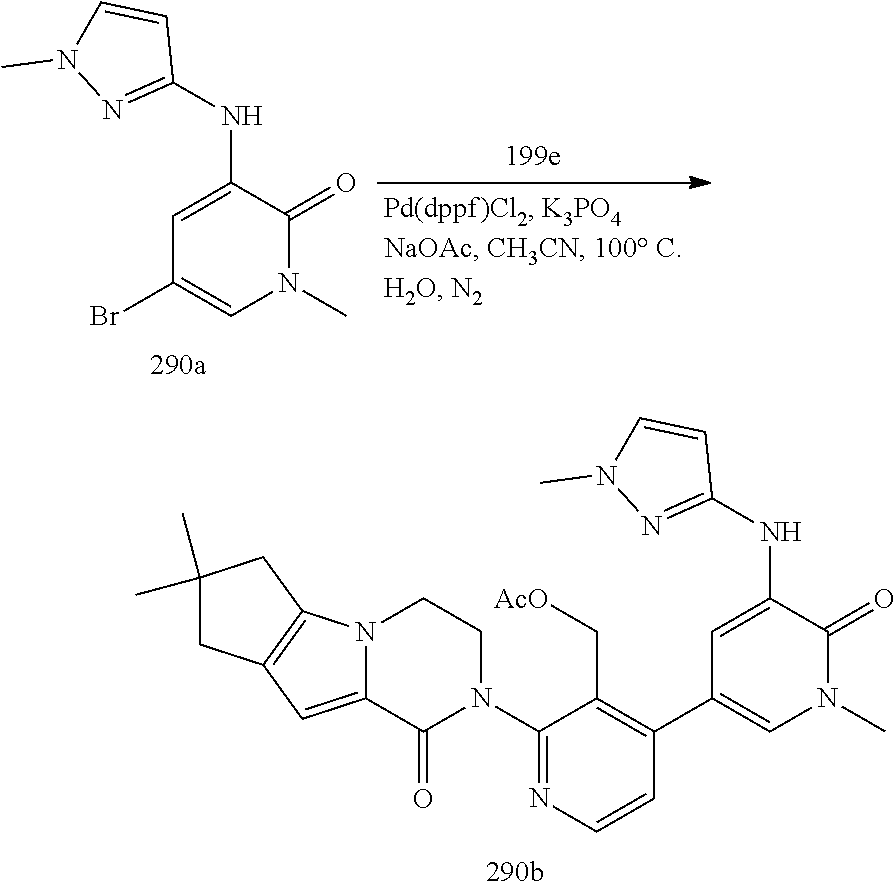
C1=C(NC2=NN(C)C=C2)C(=O)N(C)C=C1Br.C1=C(NC2=NN(C)C=C2)C(=O)N(C)C=C1C1=C(C[AcO])C(N2CCN3C(=CC4=C3CC(C)(C)C4)C2=O)=NC=C1
